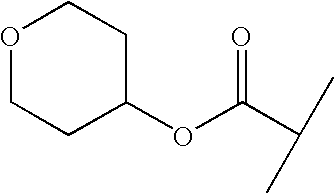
C1(OC(C(C)C)=O)CCOCC1
